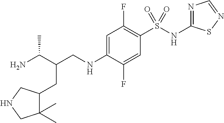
C(CNC1=CC(F)=C(S(NC2=NC=NS2)(=O)=O)C=C1F)(C(N)C)CC1C(C)(C)CNC1
